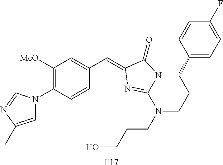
C1=C(C)N=CN1C1=C([MeO])C=C(C=C2C(=O)N3C(C4=CC=C(F)C=C4)CCN(CCCO)C3=N2)C=C1.[F17]
